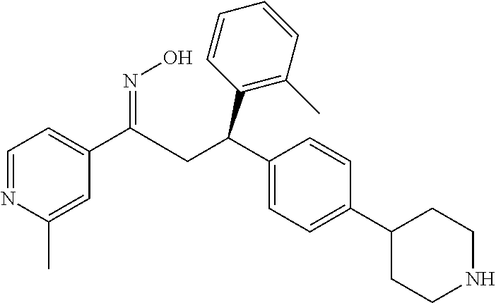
C1=NC(C)=CC(C(CC(C2=CC=C(C3CCNCC3)C=C2)C2=C(C)C=CC=C2)=NO)=C1
